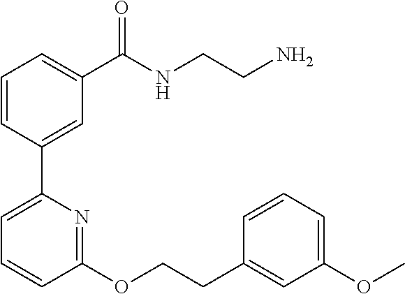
C1=CC(C2=CC=CC(OCCC3=CC(OC)=CC=C3)=N2)=CC(C(NCCN)=O)=C1
